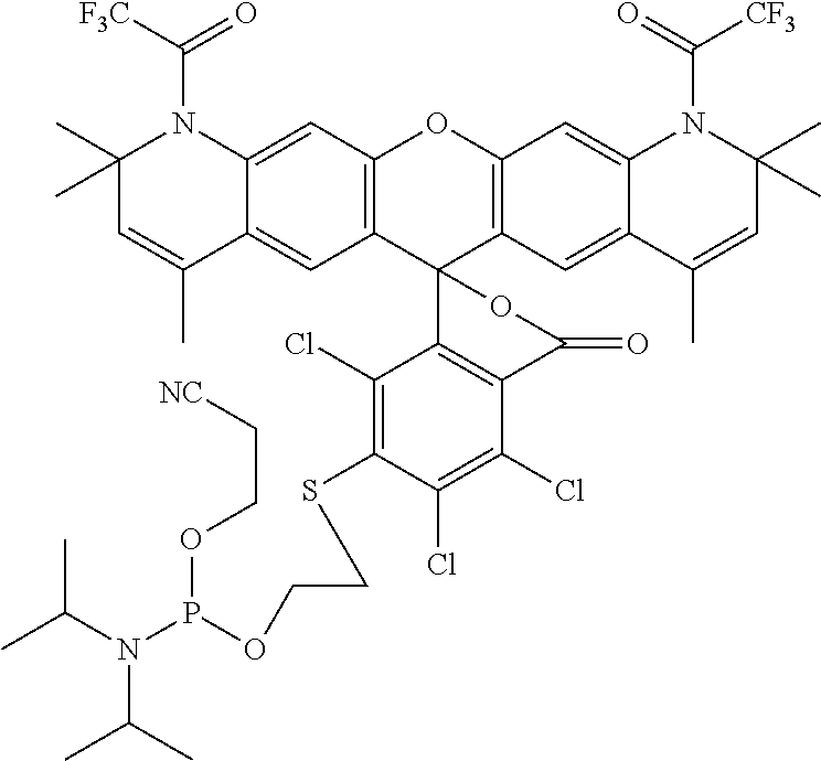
C12=C(C=C3C(=C1)C(C)=CC(C)(C)N3C([F3C])=O)OC1=C(C23C2=C(C(Cl)=C(Cl)C(SCCOP(OCC[NC])N(C(C)C)C(C)C)=C2Cl)C(=O)O3)C=C2C(=C1)N(C([CF3])=O)C(C)(C)C=C2C
